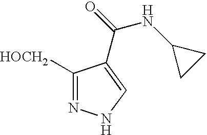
C1([HOCH2])=NNC=C1C(=O)NC1CC1
